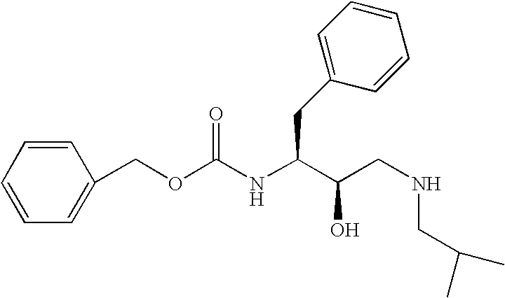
C1=CC=CC=C1COC(NC(C(CNCC(C)C)O)CC1=CC=CC=C1)=O
